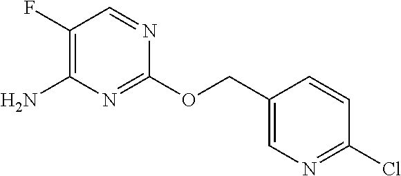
C1(F)=C(N)N=C(OCC2=CN=C(Cl)C=C2)N=C1
